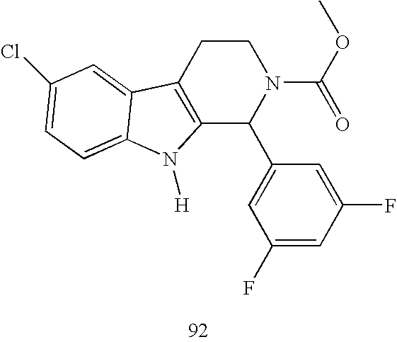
C12=C(CCN(C(=O)OC)C1C1=CC(F)=CC(F)=C1)C1=CC(Cl)=CC=C1N2[H]
